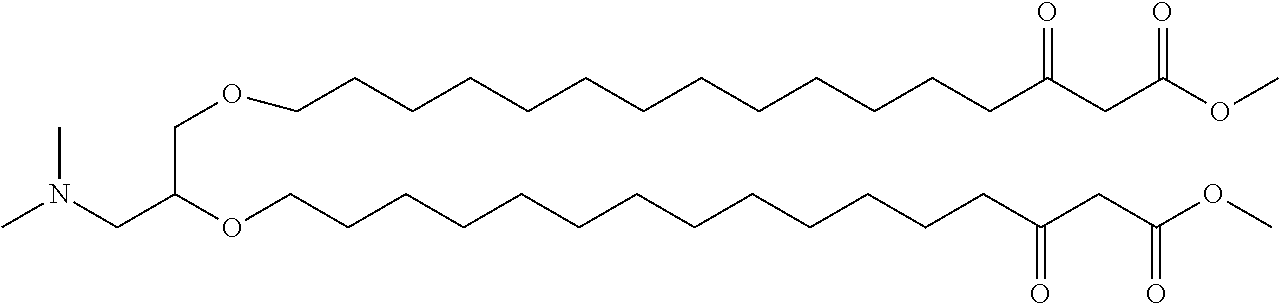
CN(CC(OCCCCCCCCCCCCCC(CC(OC)=O)=O)COCCCCCCCCCCCCCC(CC(OC)=O)=O)C
